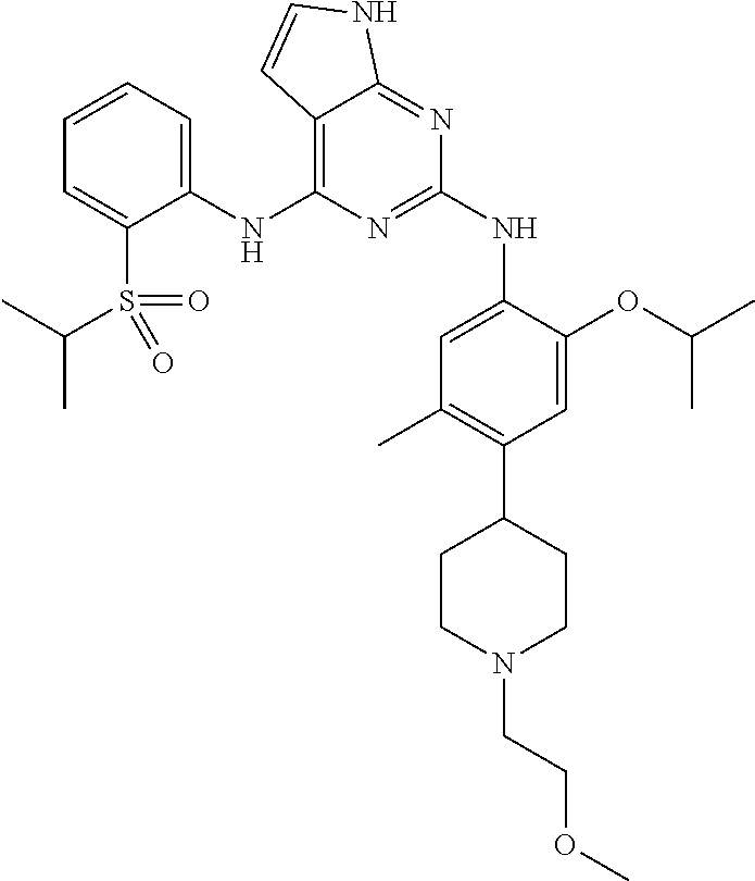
C1(NC2=C3C(=NC(NC4=CC(C)=C(C5CCN(CCOC)CC5)C=C4OC(C)C)=N2)NC=C3)=CC=CC=C1S(C(C)C)(=O)=O
